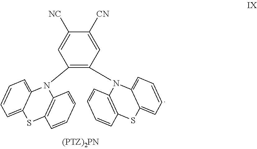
C1(N2C3=C(C=CC=C3)SC3=CC=CC=C23)=C(N2C3=C(C=CC=C3)SC3=CC=CC=C23)C=C([CN])C([NC])=C1
